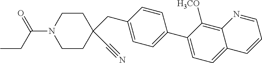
C1CN(C(CC)=O)CCC1(CC1=CC=C(C2=CC=C3C(=C2[H3CO])N=CC=C3)C=C1)C#N
